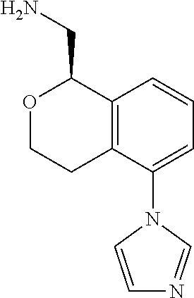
C12=C(C(N3C=CN=C3)=CC=C1)CCOC2CN
